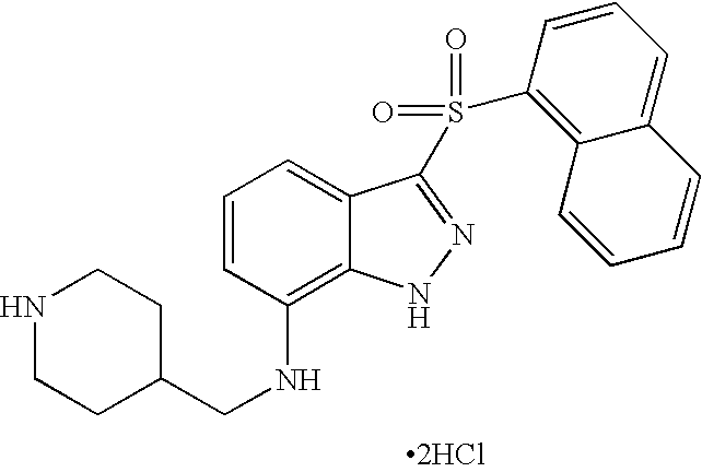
C1(CNC2=C3C(=CC=C2)C(S(=O)(=O)C2=C4C(=CC=C2)C=CC=C4)=NN3)CCNCC1.[2HCl]
